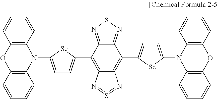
C12=C(C=CC=C1)N(C1=CC=C(C3=C4C(=C(C5=CC=C(N6C7=C(C=CC=C7)OC7=C6C=CC=C7)[Se]5)C5=NSN=C35)N=S=N4)[Se]1)C1=C(O2)C=CC=C1
